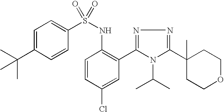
C1=C(C(C)(C)C)C=CC(S(NC2=C(C3=NN=C(C4(C)CCOCC4)N3C(C)C)C=C(Cl)C=C2)(=O)=O)=C1
